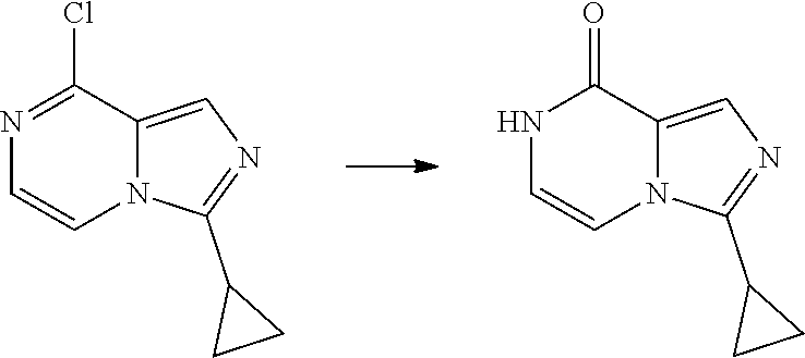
N1=C(Cl)C2=CN=C(C3CC3)N2C=C1.N1C=CN2C(=CN=C2C2CC2)C1=O
